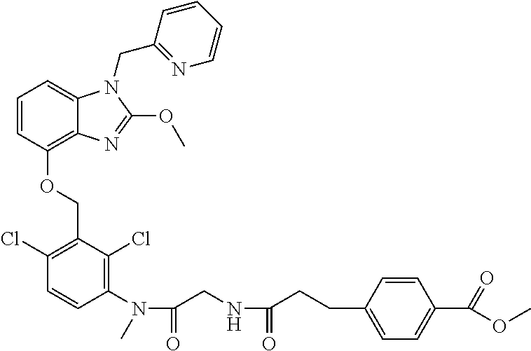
C1=CC(OCC2=C(Cl)C=CC(N(C(=O)CNC(=O)CCC3=CC=C(C(=O)OC)C=C3)C)=C2Cl)=C2C(=C1)N(CC1=NC=CC=C1)C(OC)=N2
